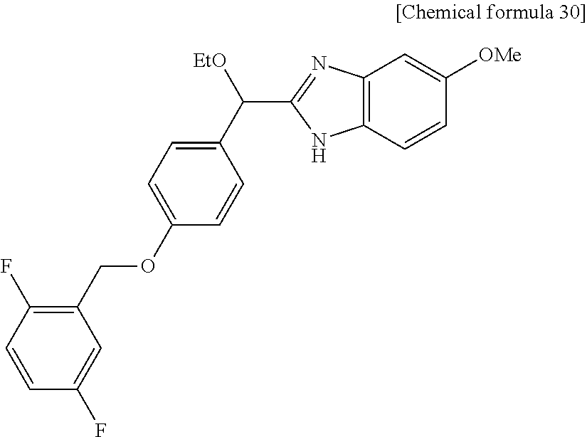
C1(COC2=CC=C(C([EtO])C3=NC4=C(N3)C=CC([OMe])=C4)C=C2)=C(F)C=CC(F)=C1
